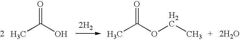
O=C(O)C.[2H2].[2H2O].O=C(OCC)C
